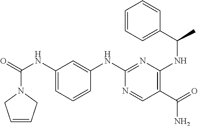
C1=CCN(C(=O)NC2=CC=CC(NC3=NC(NC(C4=CC=CC=C4)C)=C(C(=O)N)C=N3)=C2)C1
